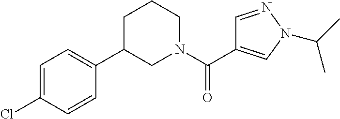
C1=C(Cl)C=CC(C2CN(C(=O)C3=CN(C(C)C)N=C3)CCC2)=C1
